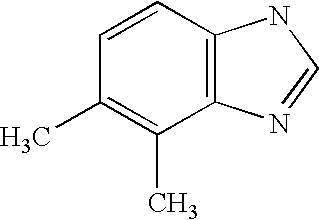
C1(C)=C(C)C=CC2=C1N=CN2
